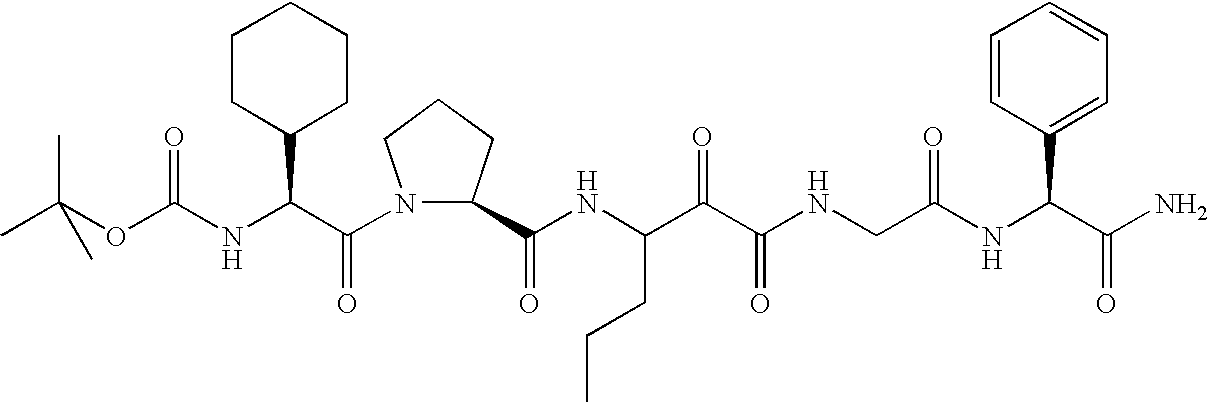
C(NC(C(N1C(C(NC(C(C(NCC(NC(C(N)=O)C2=CC=CC=C2)=O)=O)=O)CCC)=O)CCC1)=O)C1CCCCC1)(=O)OC(C)(C)C
